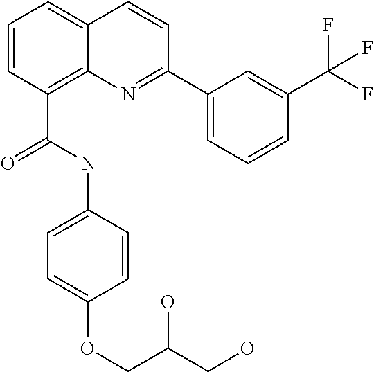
C1=CC(C(NC2=CC=C(OCC(O)CO)C=C2)=O)=C2C(=C1)C=CC(C1=CC=CC(C(F)(F)F)=C1)=N2
